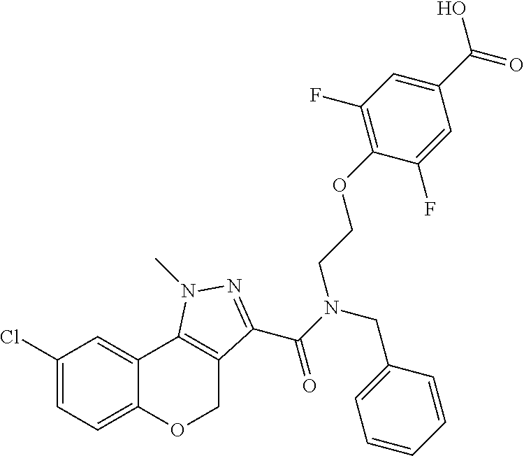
C1(Cl)=CC=C2C(=C1)C1=C(CO2)C(C(N(CC2=CC=CC=C2)CCOC2=C(F)C=C(C(=O)O)C=C2F)=O)=NN1C
